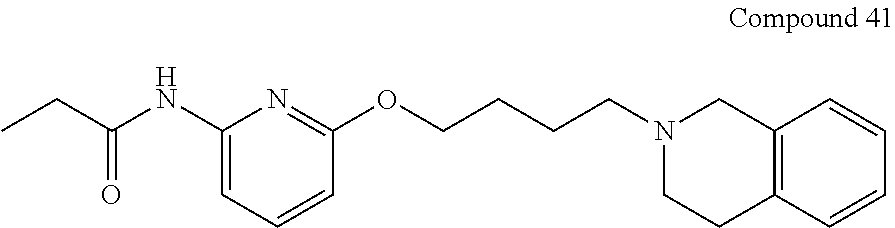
C1(NC(CC)=O)=CC=CC(OCCCCN2CCC3=C(C2)C=CC=C3)=N1
